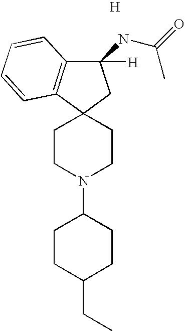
C1(NC(=O)C)([H])C2=C(C3(C1)CCN(C1CCC(CC)CC1)CC3)C=CC=C2.[H]
